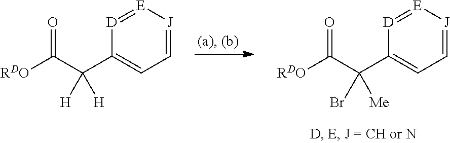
C1=[J][E]=[D]C(C(C([RDO])=O)([H])[H])=C1.C1=[J][E]=[D]C(C(C([RDO])=O)([Me])Br)=C1
